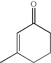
C1=C(C)CCCC1=O
